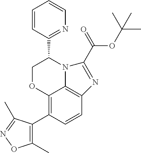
C12=C(C3=C(C)ON=C3C)C=CC3=C1N(C(C1=NC=CC=C1)CO2)C(C(=O)OC(C)(C)C)=N3
